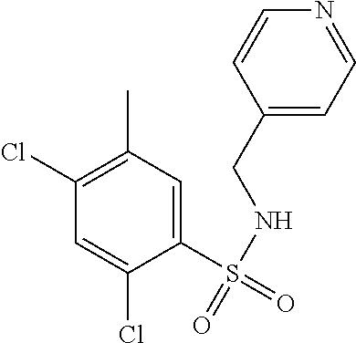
C1(Cl)=C(C)C=C(S(=O)(NCC2=CC=NC=C2)=O)C(Cl)=C1
